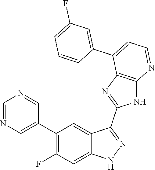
C1=NC=C(C2=C(F)C=C3C(=C2)C(C2=NC4=C(N2)N=CC=C4C2=CC(F)=CC=C2)=NN3)C=N1
